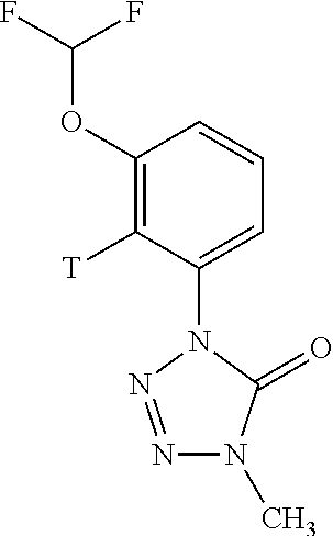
C1(OC(F)F)=C([T])C(N2N=NN(C)C2=O)=CC=C1
